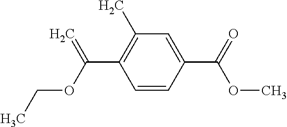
C1=CC(C(=O)OC)=CC(C)=C1C(OCC)=C
